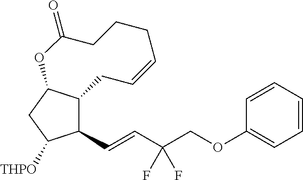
C(C(COC1=CC=CC=C1)(F)F)=CC1C2C(CC1[THPO])OC(=O)CCCC=CC2
